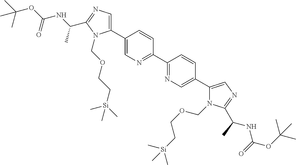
C1(C2=NC=C(C3=CN=C(C(NC(=O)OC(C)(C)C)C)N3COCC[Si](C)(C)C)C=C2)=NC=C(C2=CN=C(C(NC(OC(C)(C)C)=O)C)N2COCC[Si](C)(C)C)C=C1
